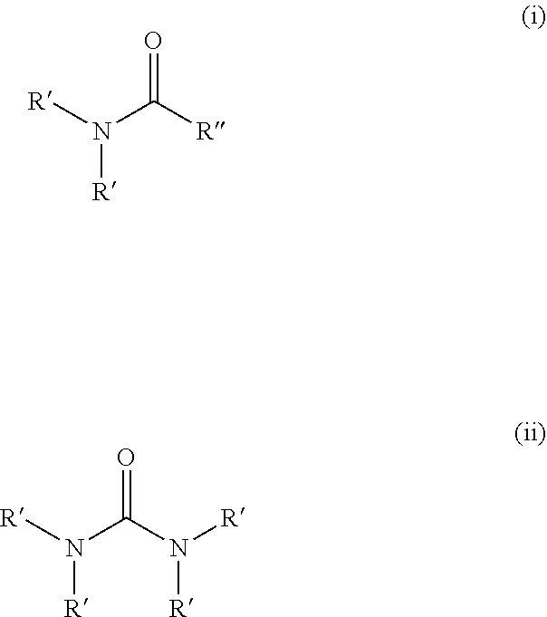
[R]N(C([R])=O)[R].[R]N(C(N([R])[R])=O)[R]
